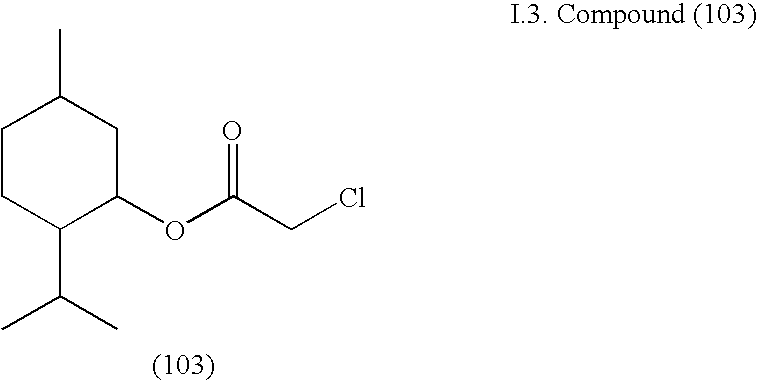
C1(OC(CCl)=O)CC(C)CCC1C(C)C
